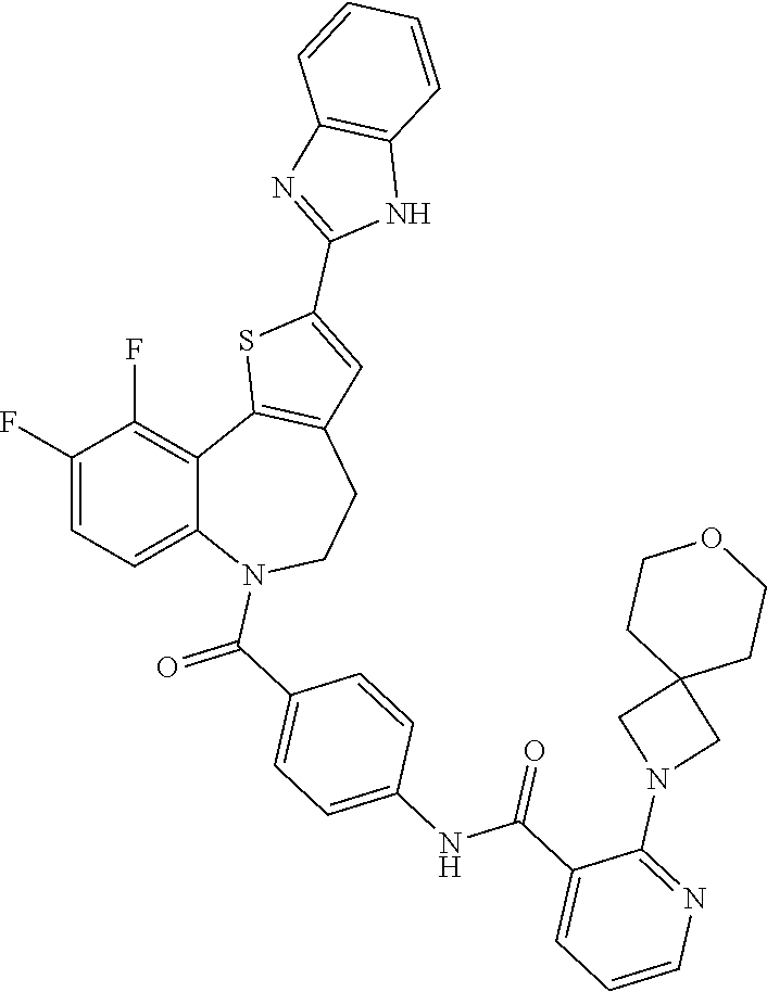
C1(F)=CC=C2C(=C1F)C1=C(CCN2C(C2=CC=C(NC(C3=CC=CN=C3N3CC4(C3)CCOCC4)=O)C=C2)=O)C=C(C2=NC3=C(N2)C=CC=C3)S1
